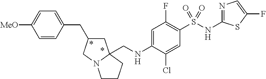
C1C(CC2=CC=C([MeO])C=C2)CN2C1(CNC1=CC(F)=C(S(NC3=NC=C(F)S3)(=O)=O)C=C1Cl)CCC2
